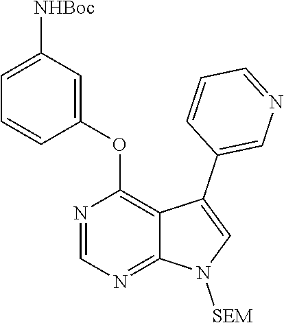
N1=CN=C2C(=C1OC1=CC([NHBoc])=CC=C1)C(C1=CN=CC=C1)=CN2[SEM]
